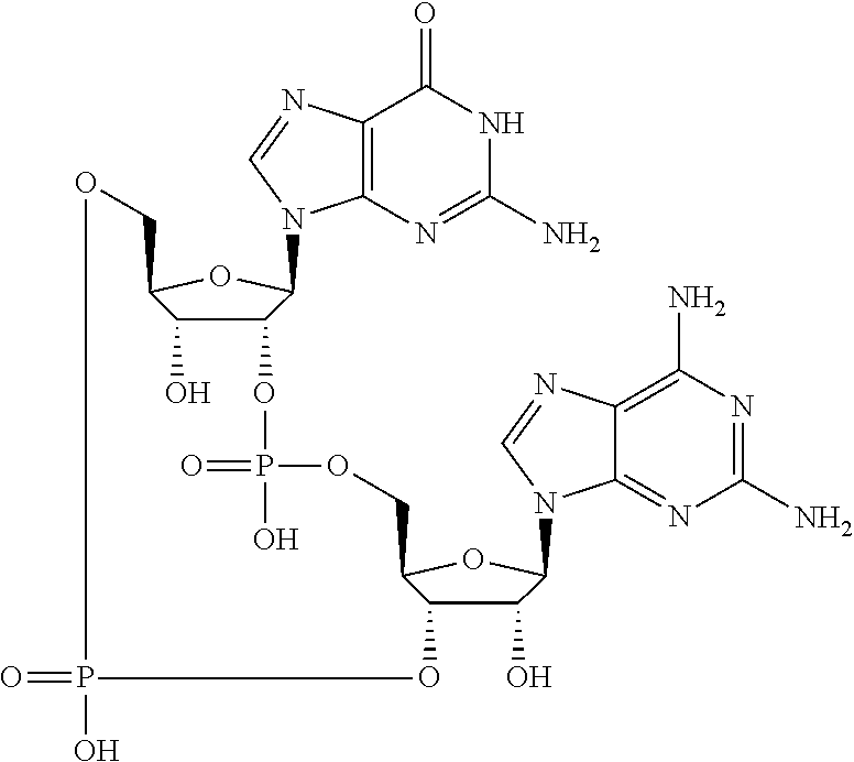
C12=C(N=C(N)NC1=O)N(C1C(OP(=O)(O)OCC3C(O)C(O)C(N4C5=NC(N)=NC(N)=C5N=C4)O3)C(O)C(CO)O1)C=N2.O=PO
